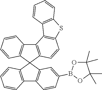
C12=C(C3(C4=C1C=CC=C4)C1=C(C4=C3C=C(B3OC(C)(C)C(C)(C)O3)C=C4)C=CC=C1)C=CC1=C2C2=C(S1)C=CC=C2
